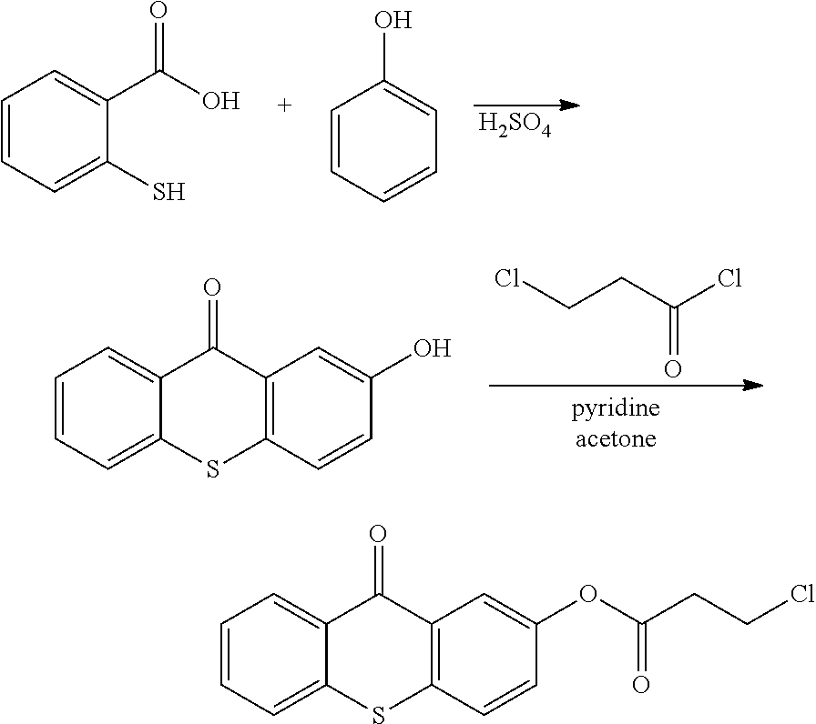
C1=CC=C(S)C(C(O)=O)=C1.C1=CC=CC=C1O.[H2SO4].C1=CC=C2C(=C1)C(=O)C1=C(S2)C=CC(O)=C1.C(CC(Cl)=O)Cl.C1=CC=C2C(=C1)C(=O)C1=C(S2)C=CC(OC(CCCl)=O)=C1
